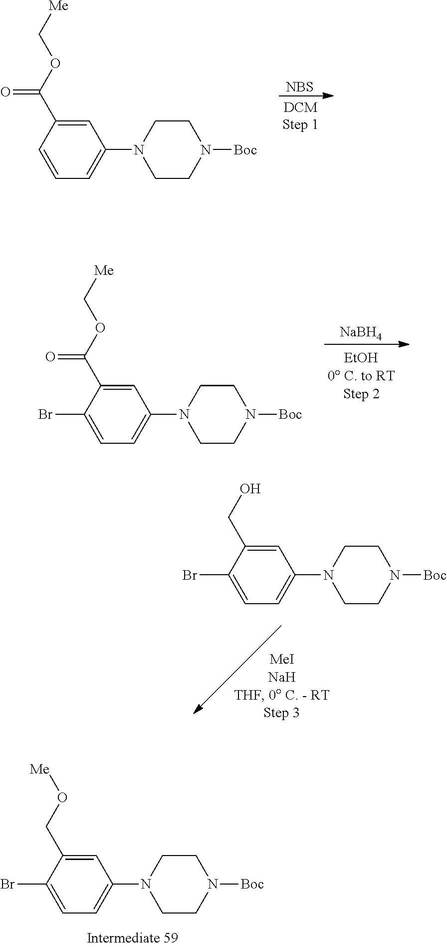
C1=C(CO[Me])C(Br)=CC=C1N1CCN([Boc])CC1.C1=C(C(OC[Me])=O)C=CC=C1N1CCN([Boc])CC1.[NBS].C1=C(C(OC[Me])=O)C(Br)=CC=C1N1CCN([Boc])CC1.[NaBH4].C1=C(CO)C(Br)=CC=C1N1CCN([Boc])CC1
